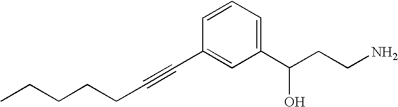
C(CCC)CC#CC1=CC(C(CCN)O)=CC=C1
